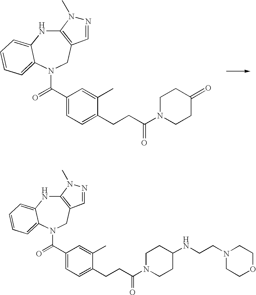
C12=C(CN(C(=O)C3=CC=C(CCC(N4CCC(=O)CC4)=O)C(C)=C3)C3=CC=CC=C3N1)C=NN2C.C12=C(CN(C(=O)C3=CC=C(CCC(N4CCC(NCCN5CCOCC5)CC4)=O)C(C)=C3)C3=CC=CC=C3N1)C=NN2C
